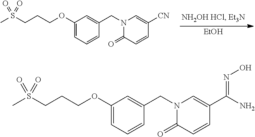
[EtOH].C1(OCCCS(C)(=O)=O)=CC=CC(CN2C(=O)C=CC([CN])=C2)=C1.C1(OCCCS(C)(=O)=O)=CC=CC(CN2C(=O)C=CC(C(N)=NO)=C2)=C1
